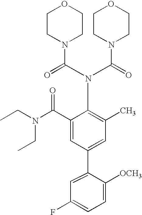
C1(C(N(CC)CC)=O)=CC(C2=CC(F)=CC=C2[OCH3])=CC(C)=C1N(C(N1CCOCC1)=O)C(=O)N1CCOCC1
